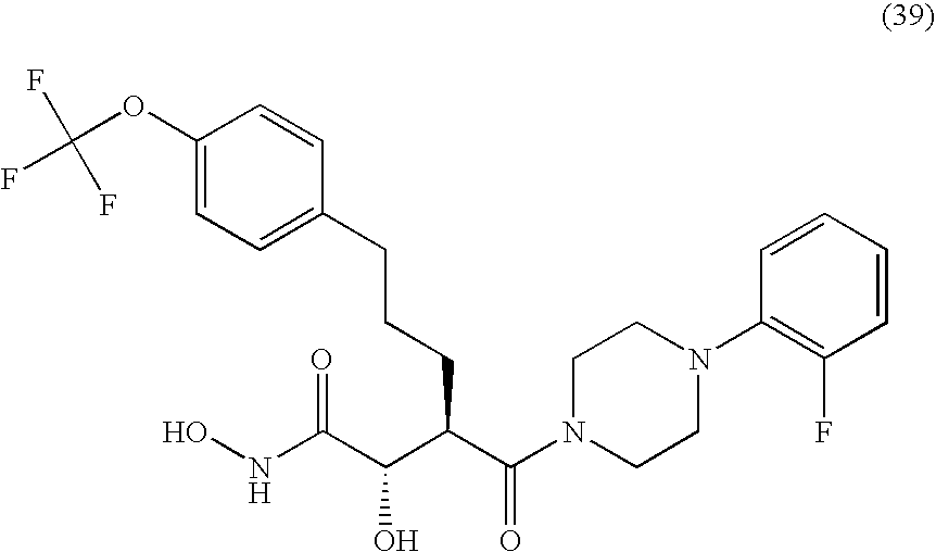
ONC(C(C(C(N1CCN(C2=C(F)C=CC=C2)CC1)=O)CCCC1=CC=C(OC(F)(F)F)C=C1)O)=O
